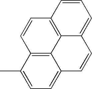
C12=C3C(C)=CC=C1C=CC1=CC=CC(=C21)C=C3
